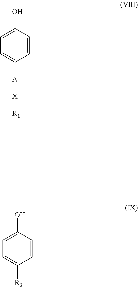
C1=C(O)C=CC([A][X][R1])=C1.C1=C(O)C=CC([R2])=C1
